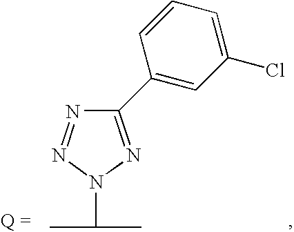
N1=NN(C(C)C)N=C1C1=CC(Cl)=CC=C1
